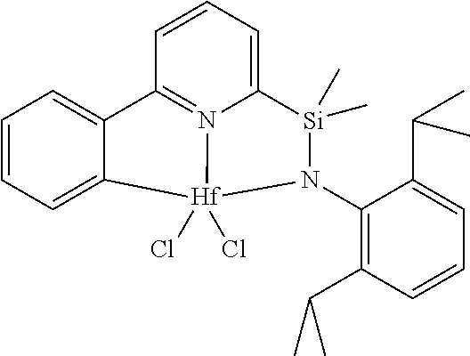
C1=CC=C2C(=C1)C1=N3C(=CC=C1)[Si](C)(C)N(C1=C(C(C)C)C=CC=C1C(C)C)[Hf]23(Cl)Cl
